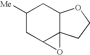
C1([Me])CC2C3(C(C1)OCC3)O2
